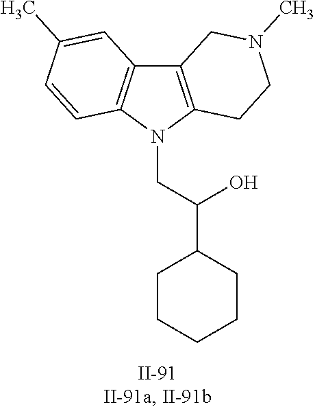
C12=C(N(CC(O)C3CCCCC3)C3=C1C=C(C)C=C3)CCN(C)C2
